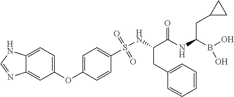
O=S(NC(C(NC(B(O)O)CC1CC1)=O)CC1=CC=CC=C1)(=O)C1=CC=C(OC2=CC=C3C(=C2)N=CN3)C=C1
